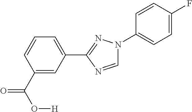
C1=NC(C2=CC=CC(C(O[H])=O)=C2)=NN1C1=CC=C(F)C=C1
